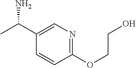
C1(C(C)N)=CN=C(OCCO)C=C1
